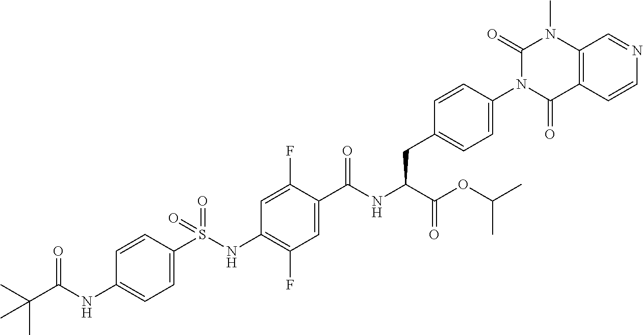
C1=C(S(NC2=C(F)C=C(C(NC(C(OC(C)C)=O)CC3=CC=C(N4C(=O)C5=C(N(C)C4=O)C=NC=C5)C=C3)=O)C(F)=C2)(=O)=O)C=CC(NC(C(C)(C)C)=O)=C1
